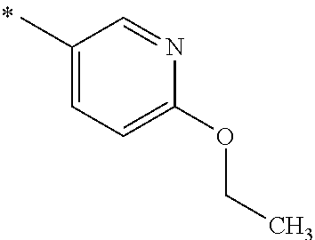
CC1=CC=C(OCC)N=C1
